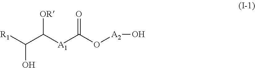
[R1]C(C([A1]C(O[A2]O)=O)[OR])O
